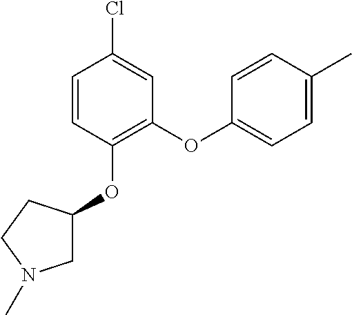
C1(OC2=C(OC3CN(C)CC3)C=CC(Cl)=C2)=CC=C(C)C=C1
